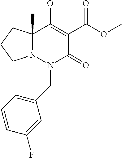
C12(C)N(N(CC3=CC=CC(F)=C3)C(=O)C(C(OC)=O)=C1O)CCC2
